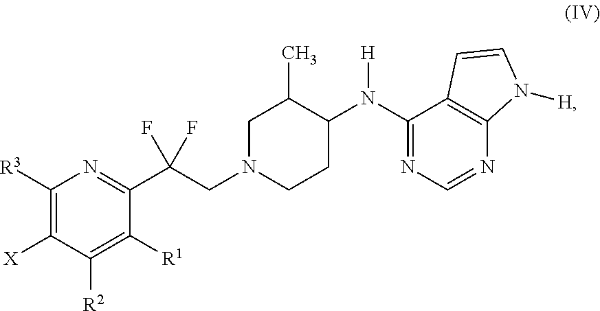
C1([R3])=C([X])C([R2])=C([R1])C(C(CN2CCC(N(C3=NC=NC4=C3C=CN4[H])[H])C(C)C2)(F)F)=N1
